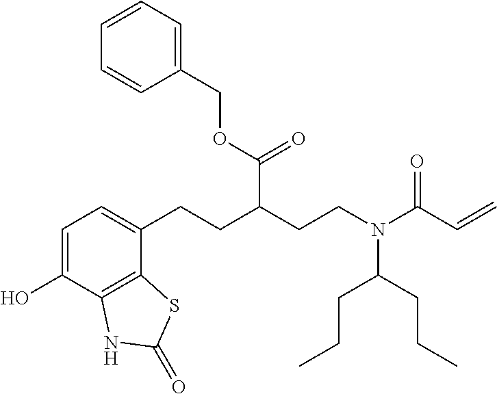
C1=C(O)C2=C(C(CCC(CCN(C(CCC)CCC)C(=O)C=C)C(=O)OCC3=CC=CC=C3)=C1)SC(=O)N2
